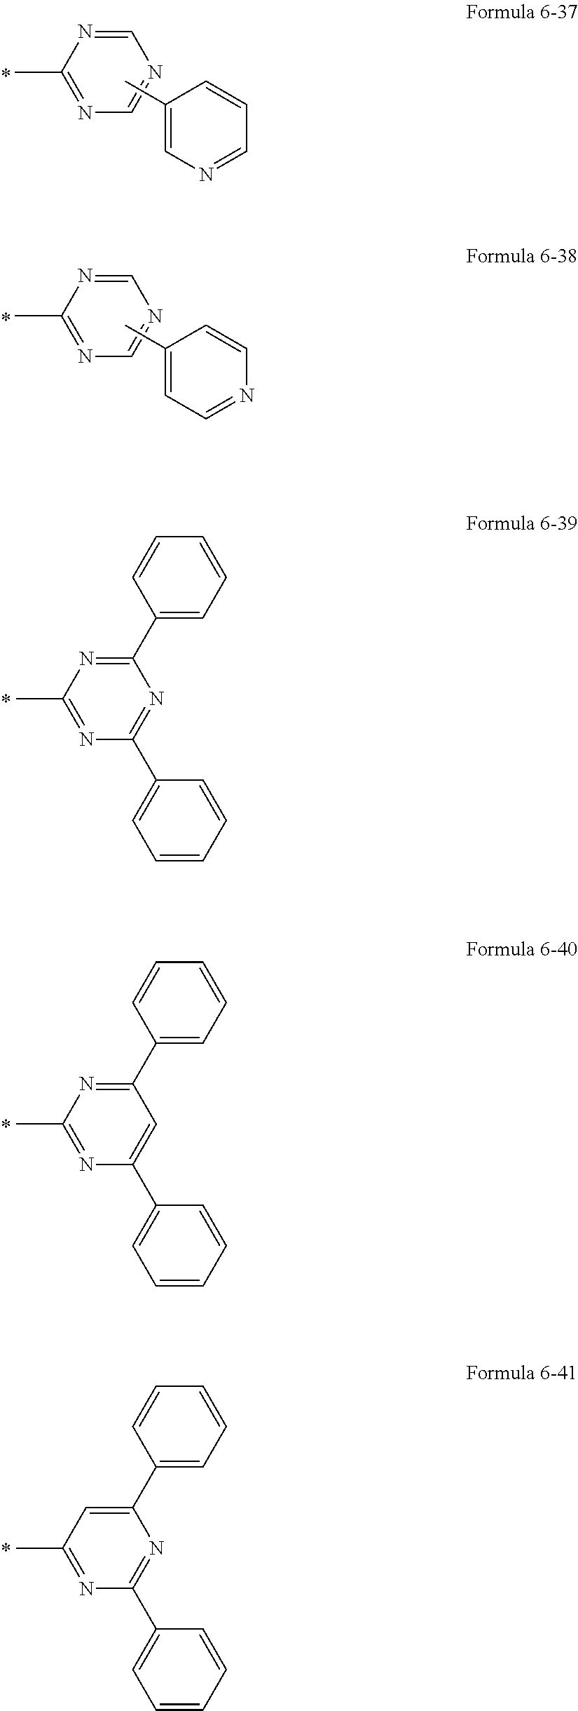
C1=NC(C)=NC=N1.C1(C)=CN=CC=C1.C1=NC(C)=NC=N1.C1(C)=CC=NC=C1.C1(C2=CC=CC=C2)=NC(C)=NC(C2=CC=CC=C2)=N1.C1(C2=CC=CC=C2)=NC(C)=NC(C2=CC=CC=C2)=C1.C1(C2=CC=CC=C2)=CC(C)=NC(C2=CC=CC=C2)=N1
